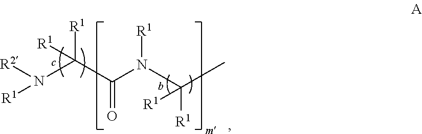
N(C(C(N(C(C)([R1])[R1])[R1])=O)([R1])[R1])([R1])[R2]
